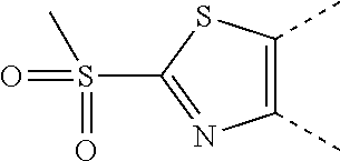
C1(C)=C(C)SC(S(C)(=O)=O)=N1
